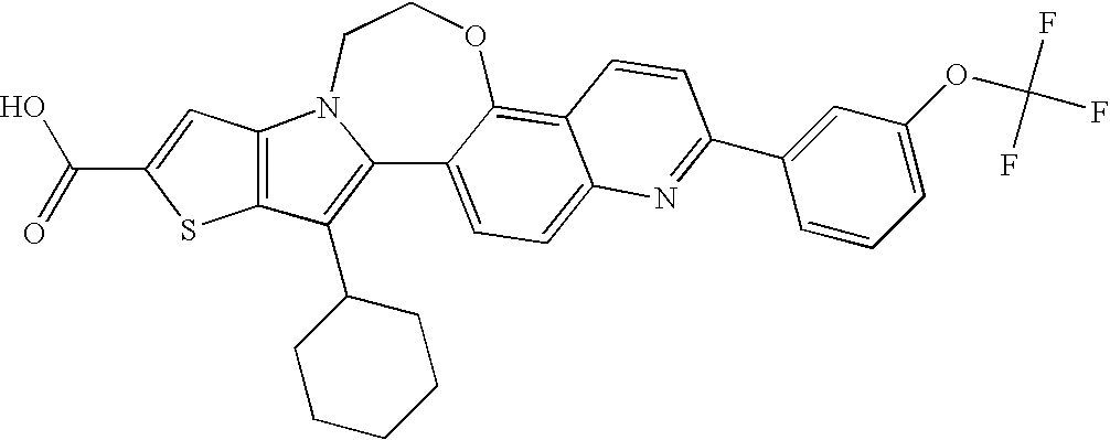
C12=C(C3CCCCC3)C3=C(N1CCOC1=C4C(=CC=C21)N=C(C1=CC(OC(F)(F)F)=CC=C1)C=C4)C=C(C(O)=O)S3
